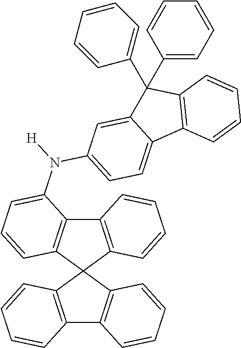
C1(C2(C3=CC=CC=C3)C3=CC(N(C4=CC=CC5=C4C4=C(C56C5=C(C7=C6C=CC=C7)C=CC=C5)C=CC=C4)[H])=CC=C3C3=C2C=CC=C3)=CC=CC=C1
